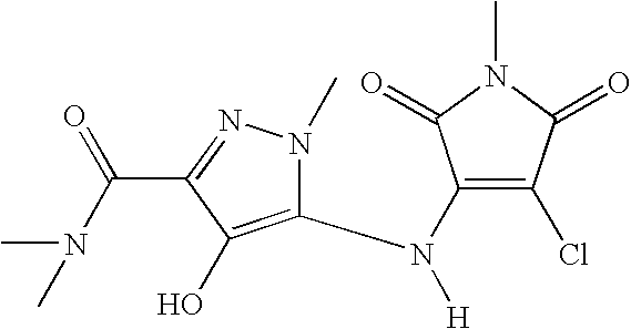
N(C1=C(Cl)C(=O)N(C)C1=O)([H])C1=C(O)C(C(N(C)C)=O)=NN1C
